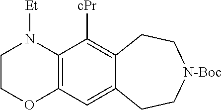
C1COC2=C(N1[Et])C([cPr])=C1C(=C2)CC[N-Boc]CC1
